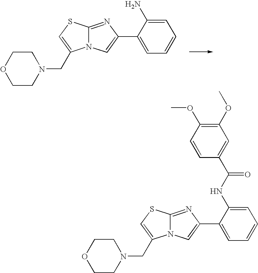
C12=NC(C3=CC=CC=C3N)=CN1C(CN1CCOCC1)=CS2.C12=NC(C3=CC=CC=C3NC(=O)C3=CC(OC)=C(OC)C=C3)=CN1C(CN1CCOCC1)=CS2
